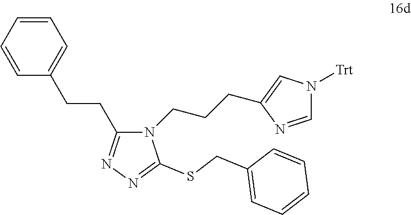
C1(CCC2=NN=C(SCC3=CC=CC=C3)N2CCCC2=CN([Trt])C=N2)=CC=CC=C1
